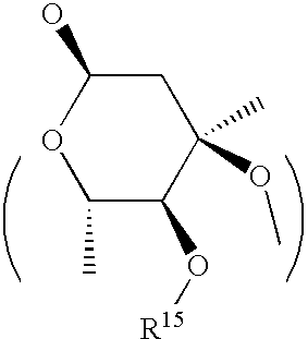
C1(C)C(O[R15])C(OC)(C)CC(O)O1
